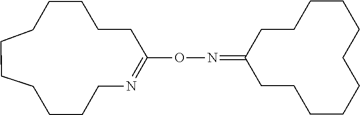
C1CCCCCCCCN=C(ON=C2CCCCCCCCCCC2)CC1
